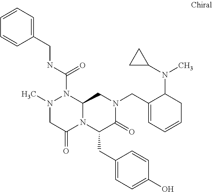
N(C(=O)N1N(C)CC(=O)N2C1CN(CC1=CC=CCC1N(C)C1CC1)C(=O)C2CC1=CC=C(O)C=C1)CC1=CC=CC=C1
